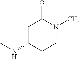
N1(C)CCC(NC)CC1=O
